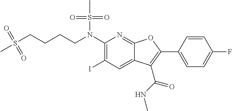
C1(N(CCCCS(C)(=O)=O)S(C)(=O)=O)=C(I)C=C2C(=N1)OC(C1=CC=C(F)C=C1)=C2C(NC)=O
